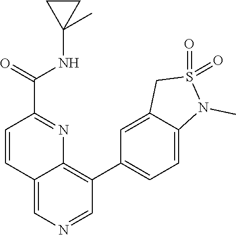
C12=CN=CC(C3=CC=C4C(=C3)CS(=O)(=O)N4C)=C1N=C(C(NC1(C)CC1)=O)C=C2
